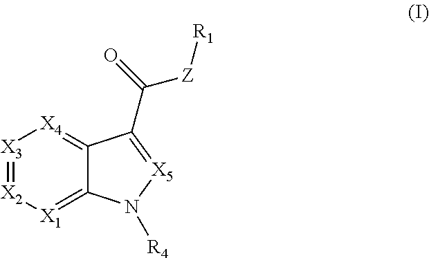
[X2]1=[X3][X4]=C2C(=[X1]1)N([R4])[X5]=C2C(=O)[Z][R1]
